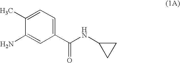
C1(N)=CC(C(=O)NC2CC2)=CC=C1C
